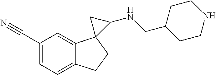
C1(C#N)=CC=C2C(=C1)C1(CC2)C(NCC2CCNCC2)C1
